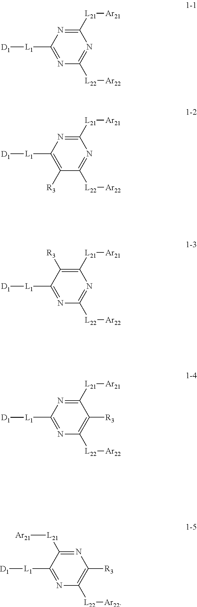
C1([L21][Ar21])=NC([L1][D1])=NC([L22][Ar22])=N1.C1([L21][Ar21])=NC([L1][D1])=C([R3])C([L22][Ar22])=N1.C1([L21][Ar21])=C([R3])C([L1][D1])=NC([L22][Ar22])=N1.C1([L21][Ar21])=NC([L1][D1])=NC([L22][Ar22])=C1[R3].N1=C([L21][Ar21])C([L1][D1])=NC([L22][Ar22])=C1[R3]
